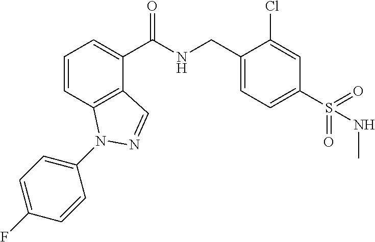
C1=CC2=C(C(C(NCC3=CC=C(S(=O)(=O)NC)C=C3Cl)=O)=C1)C=NN2C1=CC=C(F)C=C1
